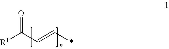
[R1]C(C=C*)=O
